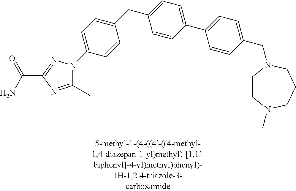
C1(CC2=CC=C(C3=CC=C(CN4CCN(C)CCC4)C=C3)C=C2)=CC=C(N2C(C)=NC(C(N)=O)=N2)C=C1
